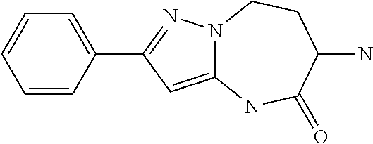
C12=CC(C3=CC=CC=C3)=NN1CCC(N)C(=O)N2
